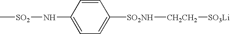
C[SO2]NC1=CC=C([SO2NH][CH2CH2][SO3Li])C=C1
